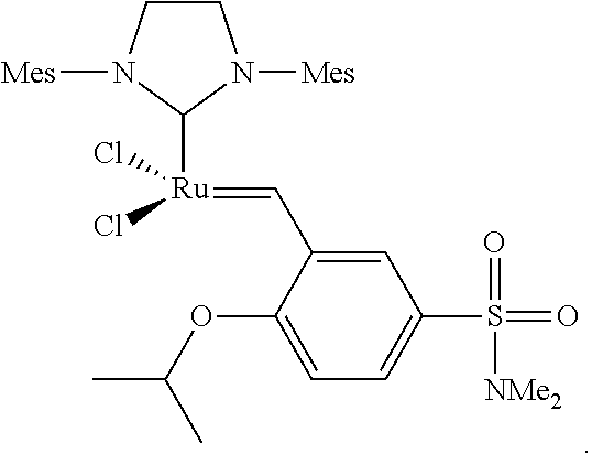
C1CN([Mes])C([Ru](Cl)(Cl)=CC2=CC(S(=O)(=O)[NMe2])=CC=C2OC(C)C)N1[Mes]
